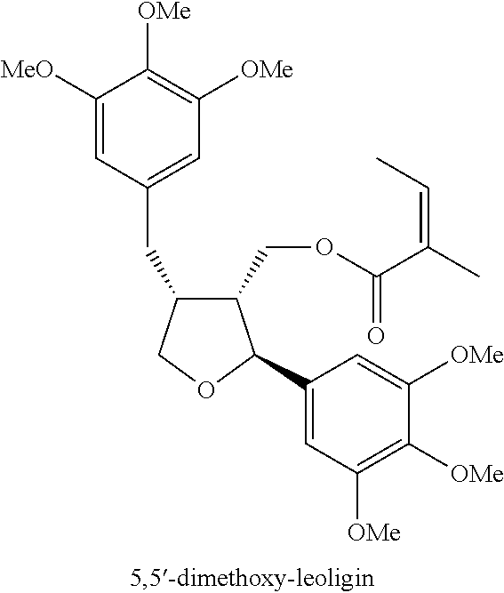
C1(CC2=CC([OMe])=C([OMe])C([MeO])=C2)C(COC(C(C)=CC)=O)C(C2=CC([OMe])=C([OMe])C([OMe])=C2)OC1
